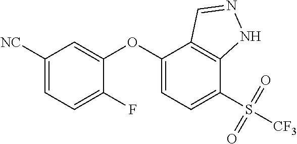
C1(OC2=CC=C(S([CF3])(=O)=O)C3=C2C=NN3)=CC([NC])=CC=C1F
